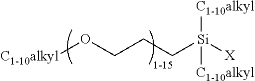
[C1-10alkyl]OCCC[Si]([C1-10alkyl])([C1-10alkyl])[X]
